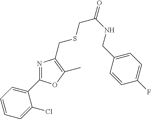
C1(C2=NC(CSCC(NCC3=CC=C(F)C=C3)=O)=C(C)O2)=CC=CC=C1Cl
